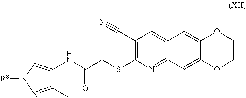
C1(NC(CSC2=C(C#N)C=C3C(=N2)C=C2C(=C3)OCCO2)=O)=CN([R8])N=C1C
